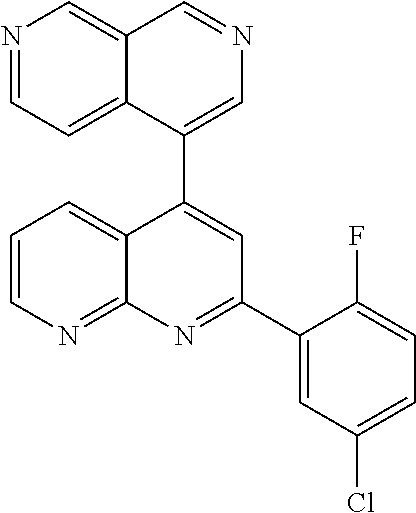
C12=CC=NC=C1C=NC=C2C1=CC(C2=CC(Cl)=CC=C2F)=NC2=NC=CC=C12
